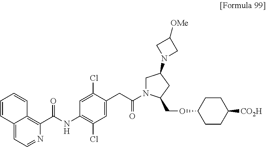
C1=C(CC(N2CC(N3CC([OMe])C3)CC2COC2CCC([CO2H])CC2)=O)C(Cl)=CC(NC(C2=C3C(=CC=N2)C=CC=C3)=O)=C1Cl
